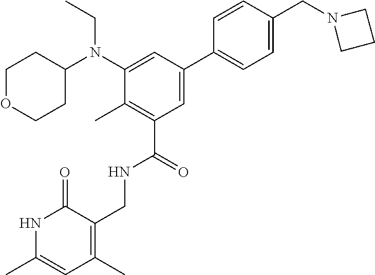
C1OCCC(N(C2=CC(C3=CC=C(CN4CCC4)C=C3)=CC(C(NCC3=C(C)C=C(C)NC3=O)=O)=C2C)CC)C1
